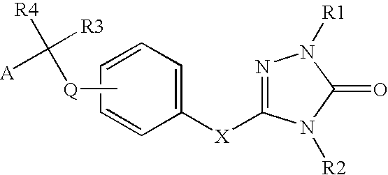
N1=C([X]C2=CC=CC=C2)N([R2])C(=O)N1[R1].C[Q]C([R4])([R3])[A]
